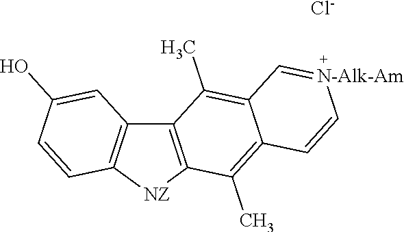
C12=C([NZ]C3=C1C=C(O)C=C3)C(C)=C1C(=C2C)C=[N-Alk-Am]C=C1.[Cl-]
